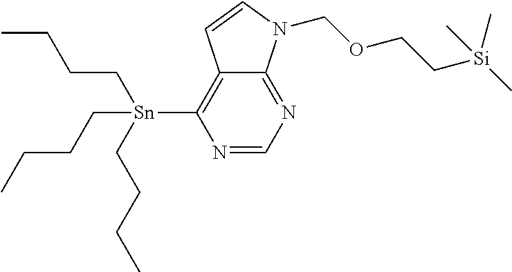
N1=CN=C2C(=C1[Sn](CCCC)(CCCC)CCCC)C=CN2COCC[Si](C)(C)C
